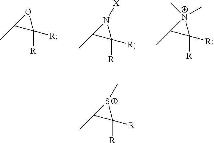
C1(C)C([R])([R])O1.C1(C)C([R])([R])N1[X].C1(C)C([R])([R])[N+]1(C)C.C1(C)C([R])([R])[S+]1C
